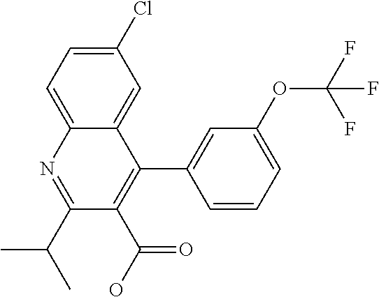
C1=C2C(=CC(Cl)=C1)C(C1=CC(OC(F)(F)F)=CC=C1)=C(C(=O)O)C(C(C)C)=N2
